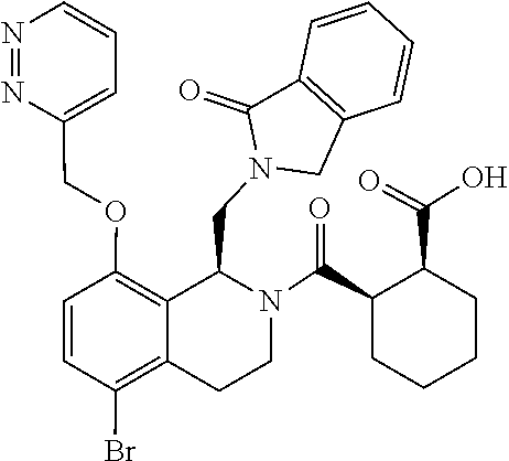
C12=C(C(=O)N(CC3C4=C(OCC5=CC=CN=N5)C=CC(Br)=C4CCN3C(C3CCCCC3C(=O)O)=O)C1)C=CC=C2
